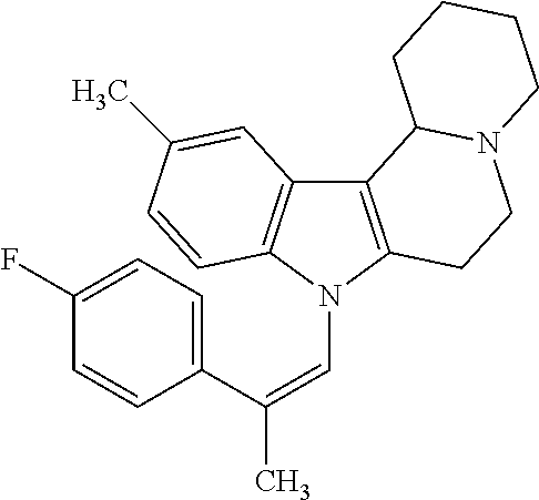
C12=C(N(C=C(C)C3=CC=C(F)C=C3)C3=C1C=C(C)C=C3)CCN1C2CCCC1
